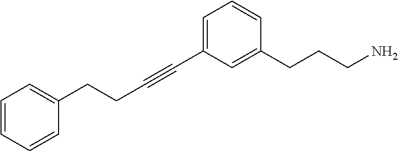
C(C#CC1=CC=CC(CCCN)=C1)CC1=CC=CC=C1
